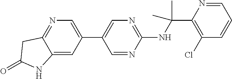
C1(C2=CN=C(NC(C3=C(Cl)C=CC=N3)(C)C)N=C2)=CN=C2C(=C1)NC(=O)C2
